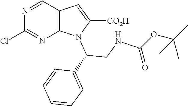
C1=NC(Cl)=NC2=C1C=C([CO2H])N2C(CNC(OC(C)(C)C)=O)C1=CC=CC=C1
